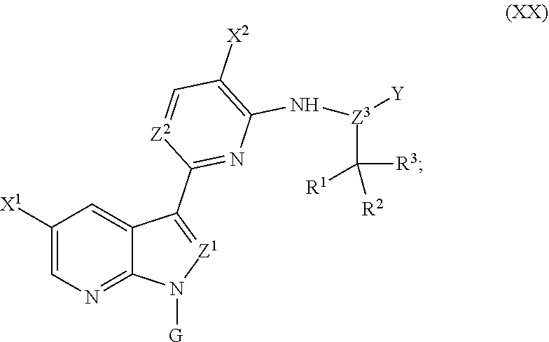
C1([X1])=CN=C2C(=C1)C(C1=NC(N[Z3]([Y])C([R3])([R2])[R1])=C([X2])C=[Z2]1)=[Z1]N2[G]
